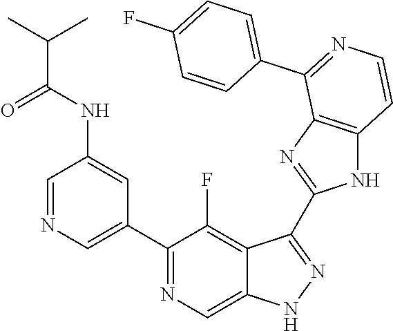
C1=NC=C(C2=NC=C3C(=C2F)C(C2=NC4=C(N2)C=CN=C4C2=CC=C(F)C=C2)=NN3)C=C1NC(C(C)C)=O
